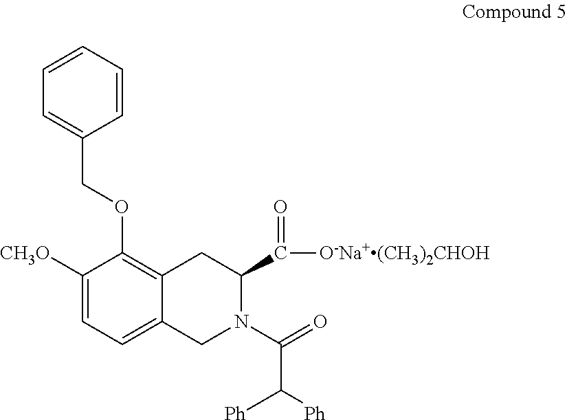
C1=CC=CC(COC2=C3C(=CC=C2[CH3O])CN(C(=O)C([Ph])[Ph])C(C(=O)[O-Na+(CH3)2CHOH])C3)=C1
